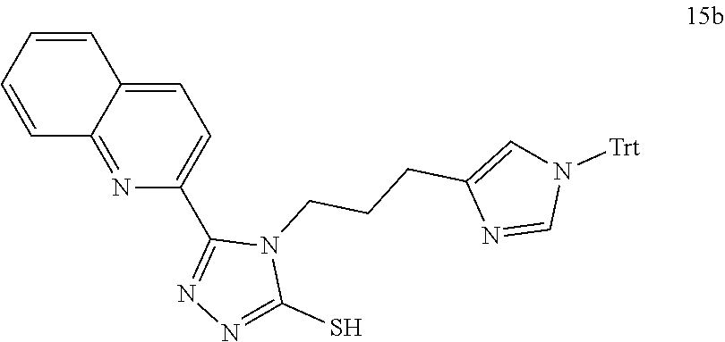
N1=C2C(=CC=C1C1=NN=C(S)N1CCCC1=CN([Trt])C=N1)C=CC=C2
